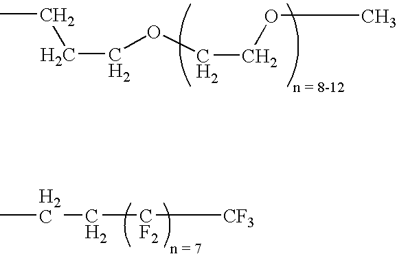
CCCCOCCOC.CCC[CF2][CF3]
